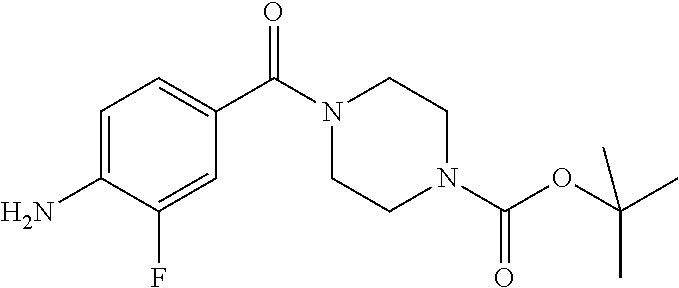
C1=C(N)C(F)=CC(C(N2CCN(C(OC(C)(C)C)=O)CC2)=O)=C1
